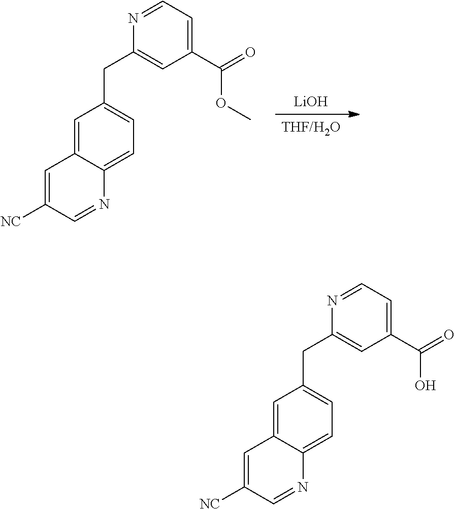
[THF/H2O].[LiOH].C(C1=CC(C(=O)OC)=CC=N1)C1=CC=C2C(=C1)C=C([NC])C=N2.C(C1=CC(C(=O)O)=CC=N1)C1=CC=C2C(=C1)C=C([NC])C=N2
